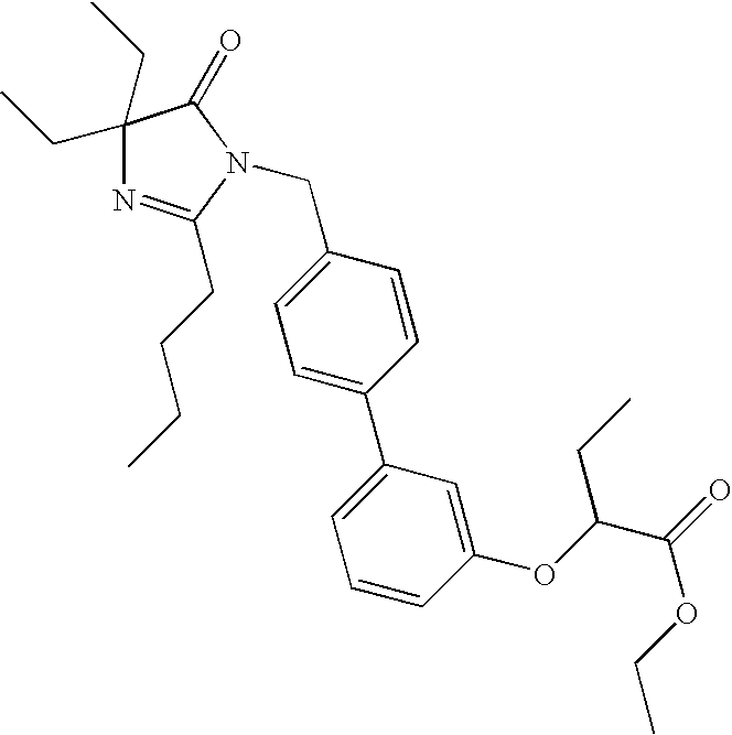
C1=C(CN2C(CCCC)=NC(CC)(CC)C2=O)C=CC(C2=CC=CC(OC(C(=O)OCC)CC)=C2)=C1
